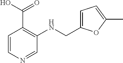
C1=CN=CC(NCC2=CC=C(C)O2)=C1C(O)=O
